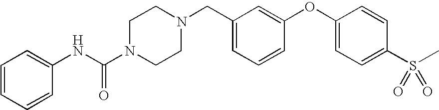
C1=CC=CC(NC(N2CCN(CC3=CC=CC(OC4=CC=C(S(C)(=O)=O)C=C4)=C3)CC2)=O)=C1
